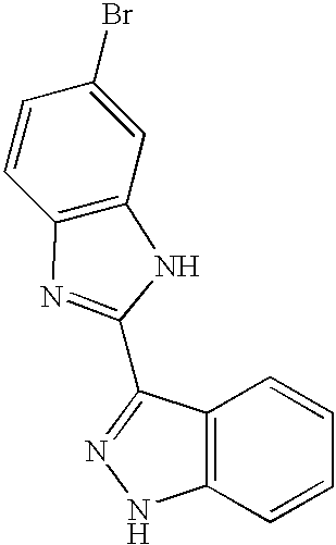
C12=C(C=CC=C1)NN=C2C1=NC2=C(N1)C=C(Br)C=C2
